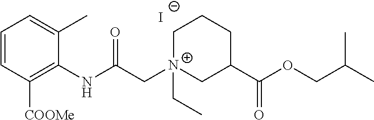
C1=CC([COOMe])=C(NC(C[N+]2(CC)CC(C(OCC(C)C)=O)CCC2)=O)C(C)=C1.[I-]
